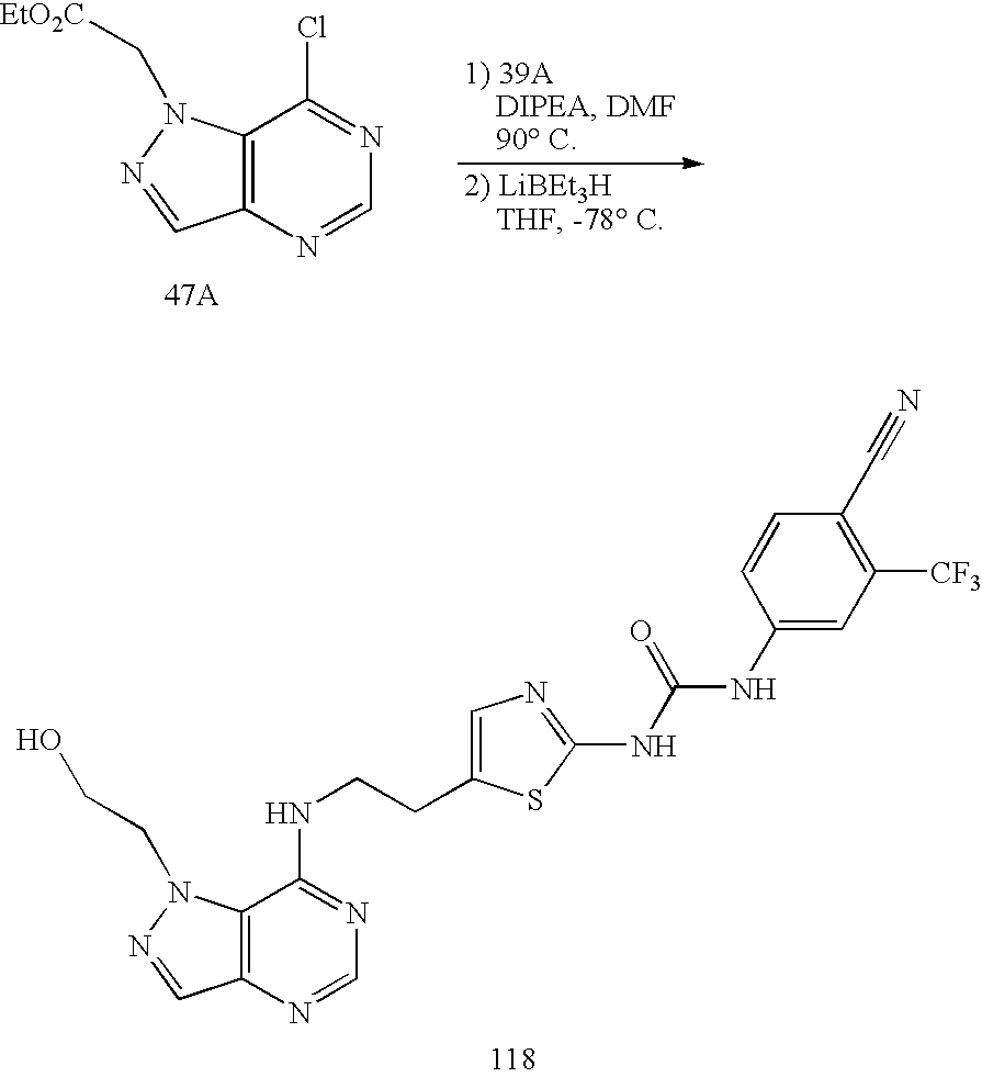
C12=C(N=CN=C1Cl)C=NN2C[EtO2C].C12=C(N=CN=C1NCCC1=CN=C(NC(=O)NC3=CC([CF3])=C(C#N)C=C3)S1)C=NN2CCO
